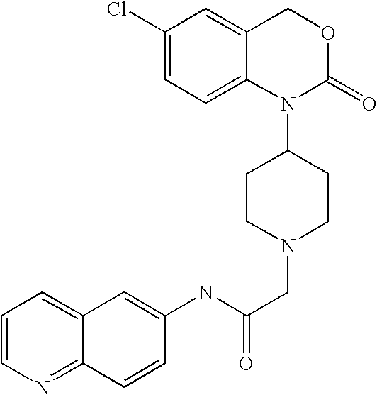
N(C(CN1CCC(N2C(=O)OCC3=CC(Cl)=CC=C23)CC1)=O)C1=CC2=CC=CN=C2C=C1
